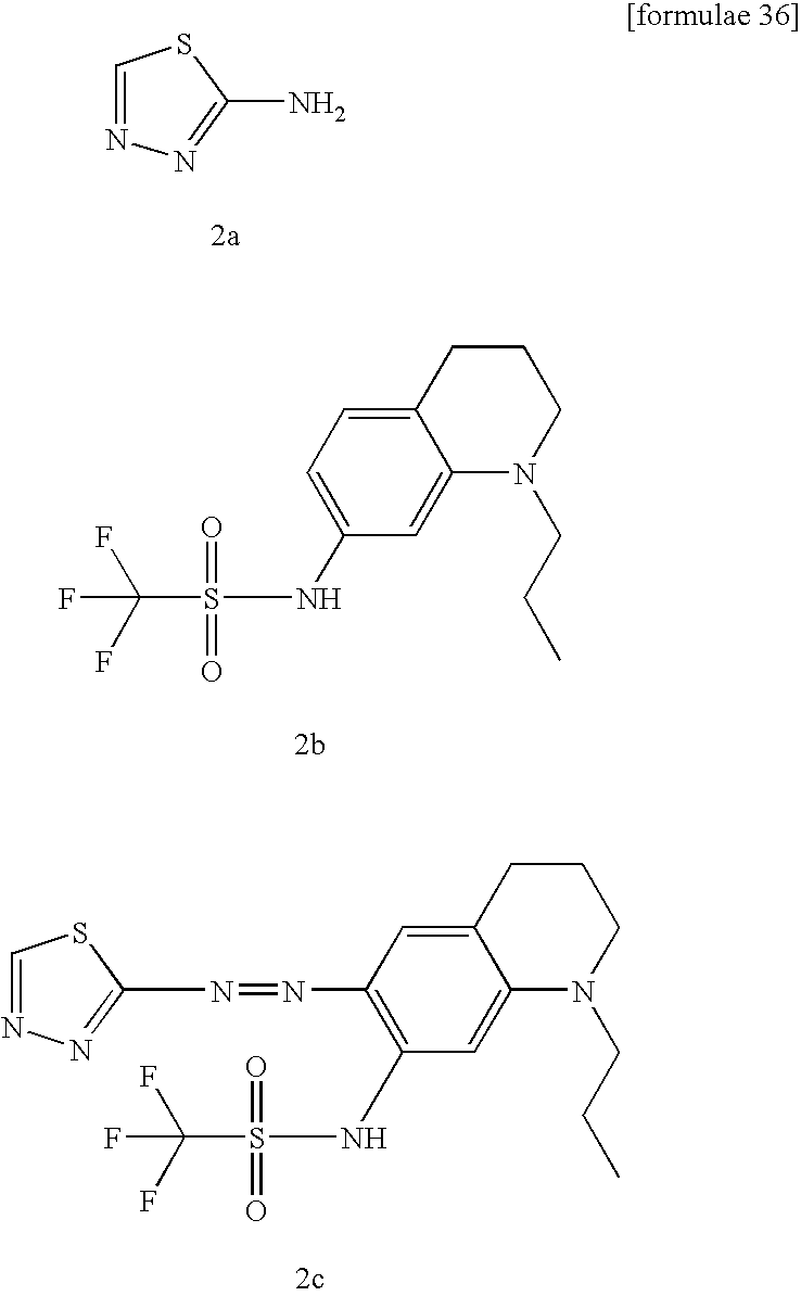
C1=NN=C(N)S1.C12=CC=C(NS(C(F)(F)F)(=O)=O)C=C1N(CCC)CCC2.C12=CC(N=NC3=NN=CS3)=C(NS(C(F)(F)F)(=O)=O)C=C1N(CCC)CCC2
